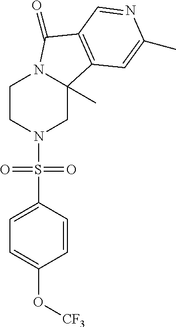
C1CN(S(C2=CC=C(O[CF3])C=C2)(=O)=O)CC2(C)N1C(=O)C1=C2C=C(C)N=C1
